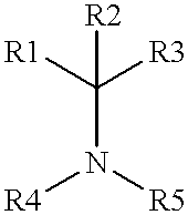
[R2]C([R3])([R1])N([R4])[R5]
